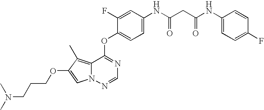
C1=C(F)C(OC2=NC=NN3C2=C(C)C(OCCCN(C)C)=C3)=CC=C1NC(CC(NC1=CC=C(F)C=C1)=O)=O
